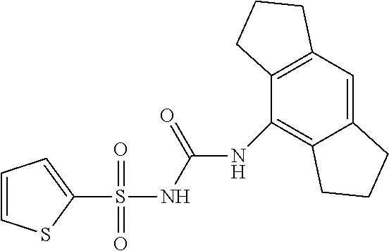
N(C(NS(C1=CC=CS1)(=O)=O)=O)C1=C2C(=CC3=C1CCC3)CCC2
